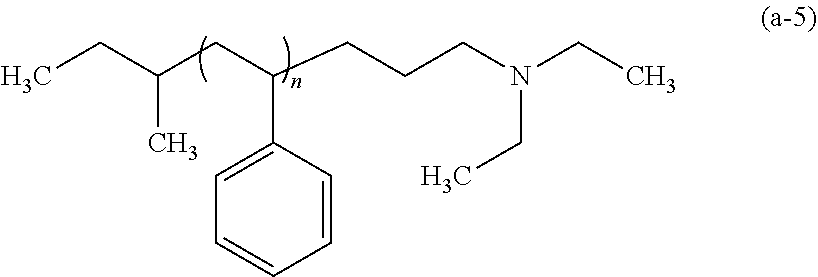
C1=CC(C(CC(CC)C)CCCN(CC)CC)=CC=C1
